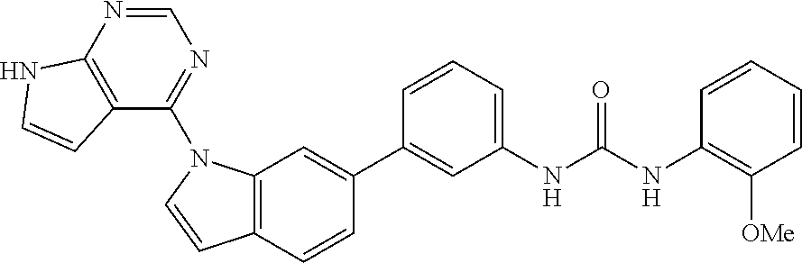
C12=C(C=CC(C3=CC(NC(NC4=C([OMe])C=CC=C4)=O)=CC=C3)=C1)C=CN2C1=NC=NC2=C1C=CN2
